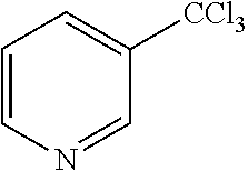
C1=CN=CC([CCl3])=C1
